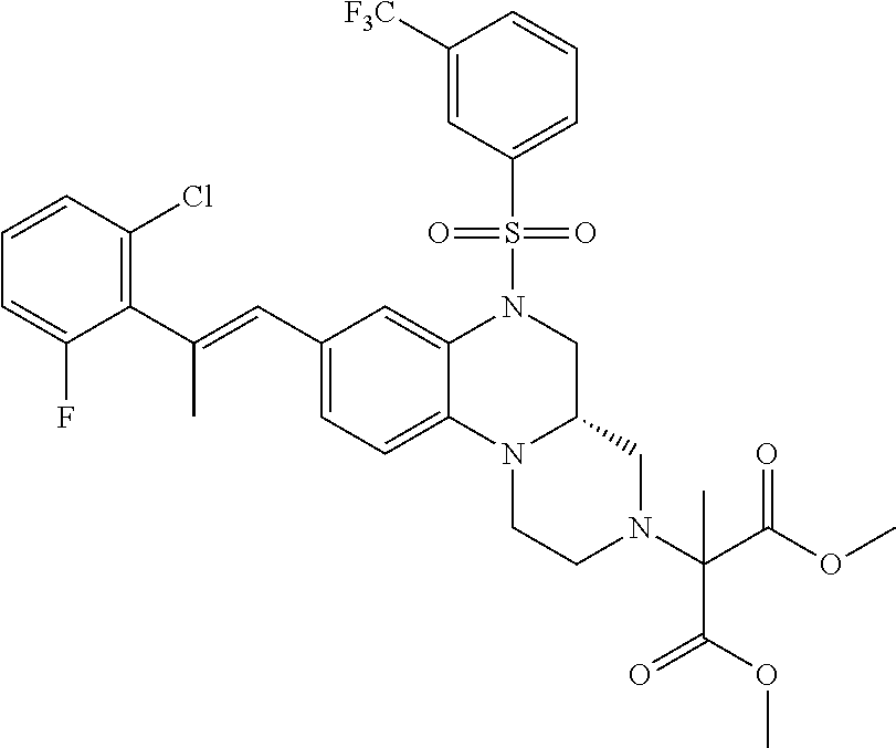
N12CCN(C(C(=O)OC)(C)C(=O)OC)CC1CN(S(C1=CC=CC([F3C])=C1)(=O)=O)C1=CC(C=C(C3=C(Cl)C=CC=C3F)C)=CC=C21
